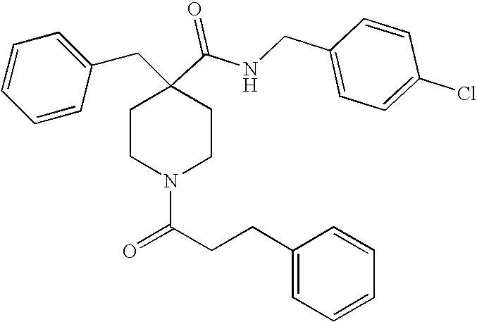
C1=CC=CC(CC2(C(=O)NCC3=CC=C(Cl)C=C3)CCN(C(CCC3=CC=CC=C3)=O)CC2)=C1
